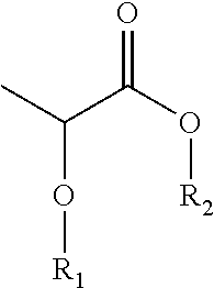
CC(C(O[R2])=O)O[R1]
